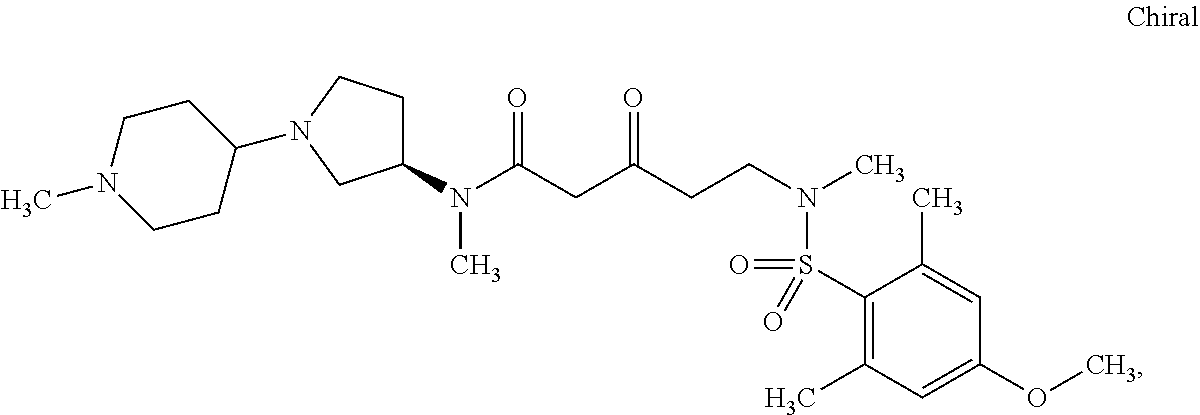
C1(N(C(CC(CCN(C)S(=O)(C2=C(C)C=C(OC)C=C2C)=O)=O)=O)C)CCN(C2CCN(C)CC2)C1
